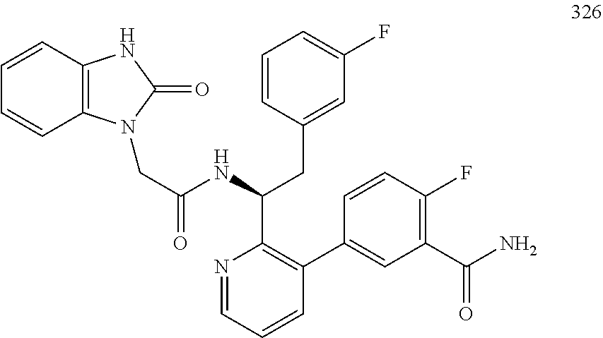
C(C(NC(CC1=CC(F)=CC=C1)C1=C(C2=CC(C(N)=O)=C(F)C=C2)C=CC=N1)=O)N1C2=C(NC1=O)C=CC=C2
